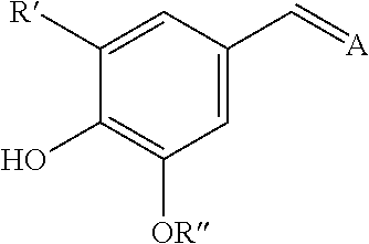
C1=C(C=[A])C=C([R])C(O)=C1[OR]
